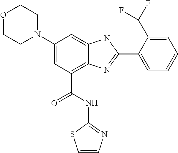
C1(N2CCOCC2)=CC(C(NC2=NC=CS2)=O)=C2C(=C1)NC(C1=CC=CC=C1C(F)F)=N2
